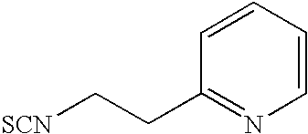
C1=CC=CN=C1CC[SCN]
